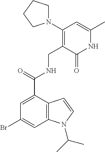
C1(Br)=CC2=C(C(C(=O)NCC3=C(N4CCCC4)C=C(C)NC3=O)=C1)C=CN2C(C)C
